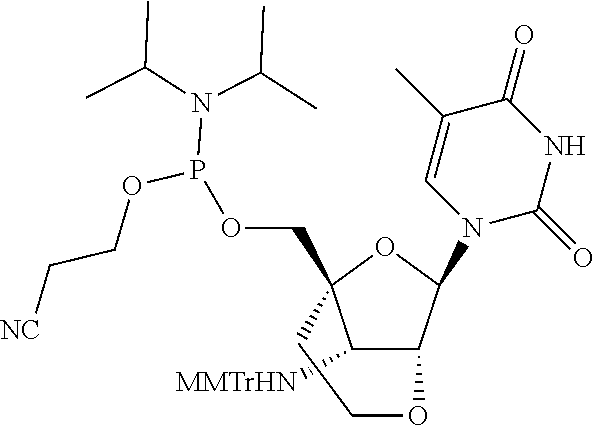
C1([MMTrHN])C2C(N3C(=O)NC(=O)C(C)=C3)OC1(COP(N(C(C)C)C(C)C)OCC[NC])CCO2
